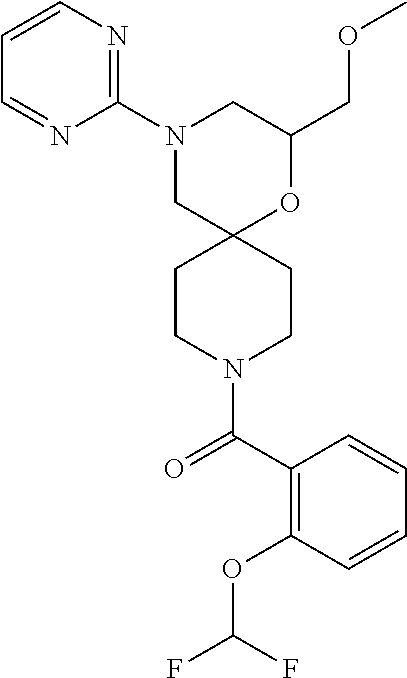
C1(COC)OC2(CN(C3=NC=CC=N3)C1)CCN(C(C1=C(OC(F)F)C=CC=C1)=O)CC2
